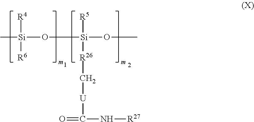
C[Si](O[Si](OC)([R5])[R26]C[U]C(N[R27])=O)([R4])[R6]
